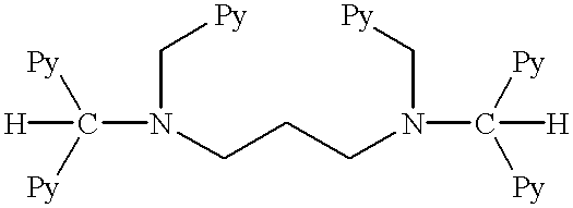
[H]C(N(CCCN(C([H])([Py])[Py])C[Py])C[Py])([Py])[Py]
